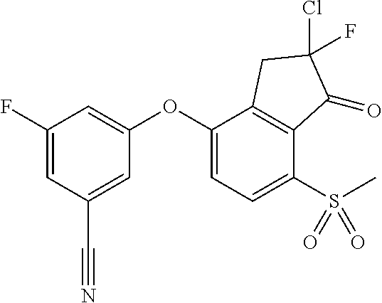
C1(F)=CC(C#N)=CC(OC2=CC=C(S(C)(=O)=O)C3=C2CC(Cl)(F)C3=O)=C1
